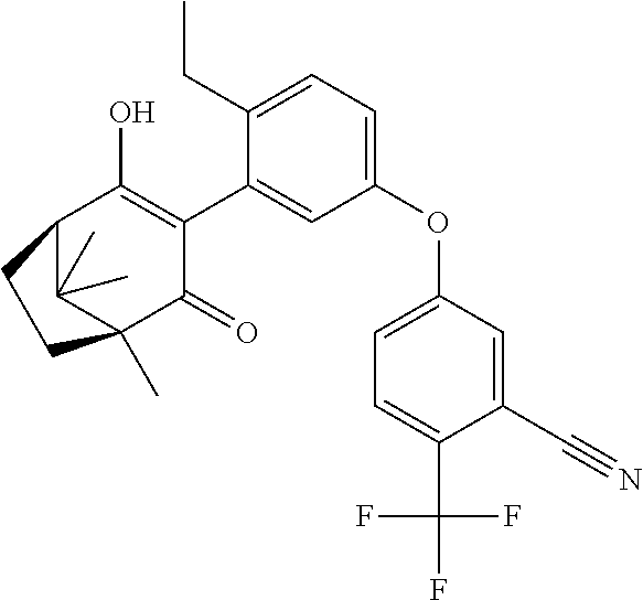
C1(OC2=CC=C(C(F)(F)F)C(C#N)=C2)=CC=C(CC)C(C2=C(O)C3C(C)(C)C(C)(C2=O)CC3)=C1
